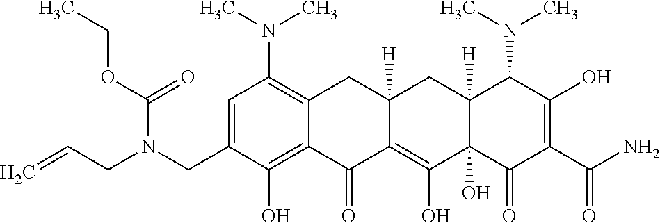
C1=C(CN(CC=C)C(OCC)=O)C(O)=C2C(=C1N(C)C)CC1([H])C(=C(O)C3(O)C([H])(C1)C(N(C)C)C(O)=C(C(N)=O)C3=O)C2=O
